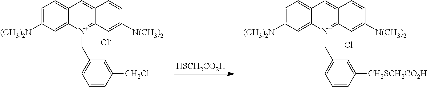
C12=CC=C([(CH3)2N])C=C1[N+](CC1=CC=CC([CH2Cl])=C1)=C1C(=C2)C=CC([N(CH3)2])=C1.[HSCH2CO2H].[Cl-].C12=CC=C([(CH3)2N])C=C1[N+](CC1=CC=CC([CH2SCH2CO2H])=C1)=C1C(=C2)C=CC([N(CH3)2])=C1.[Cl-]
